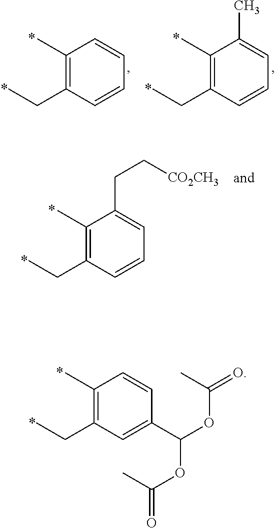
C1(C)=C(CC)C=C(C(OC(=O)C)OC(=O)C)C=C1.C1(C)=C(CC)C=CC=C1C.C1(C)=C(CC)C=CC=C1.C1(C)=C(CC)C=CC=C1CC[CO2CH3]
